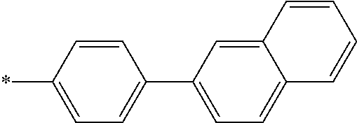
C1=C(*)C=CC(C2=CC=C3C(=C2)C=CC=C3)=C1
